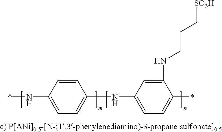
*NC1=CC=C(NC2=CC=C(*)C(NCCC[SO3H])=C2)C=C1
